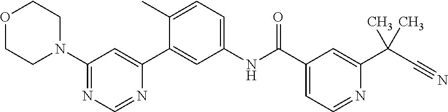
N1=CN=C(N2CCOCC2)C=C1C1=CC(NC(C2=CC=NC(C(C#N)(C)C)=C2)=O)=CC=C1C
